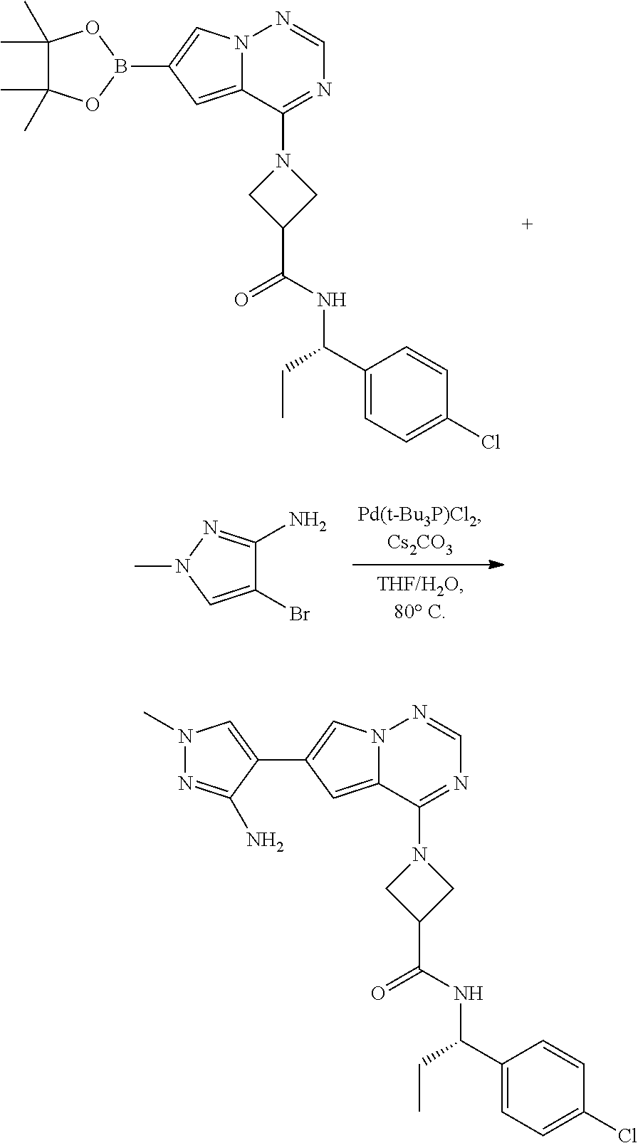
N12C(=CC(B3OC(C)(C)C(C)(C)O3)=C1)C(N1CC(C(=O)NC(C3=CC=C(Cl)C=C3)CC)C1)=NC=N2.C1(Br)=CN(C)N=C1N.N12C(=CC(C3=CN(C)N=C3N)=C1)C(N1CC(C(=O)NC(C3=CC=C(Cl)C=C3)CC)C1)=NC=N2
